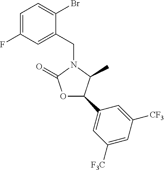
BrC1=CC=C(F)C=C1CN1C(C)C(C2=CC([F3C])=CC([CF3])=C2)OC1=O
